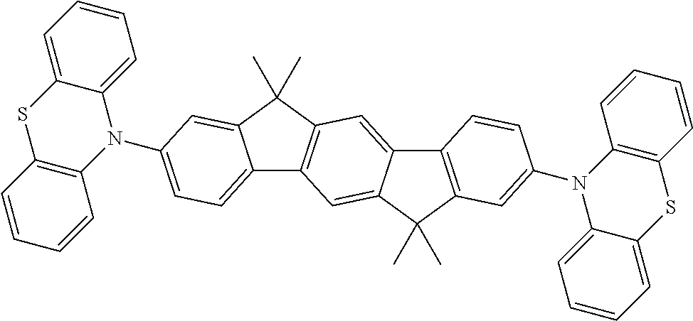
C1=CC=C2C(=C1)N(C1=CC=C3C4=C(C(C)(C)C3=C1)C=C1C(=C4)C(C)(C)C3=C1C=CC(N1C4=C(C=CC=C4)SC4=CC=CC=C14)=C3)C1=C(C=CC=C1)S2
